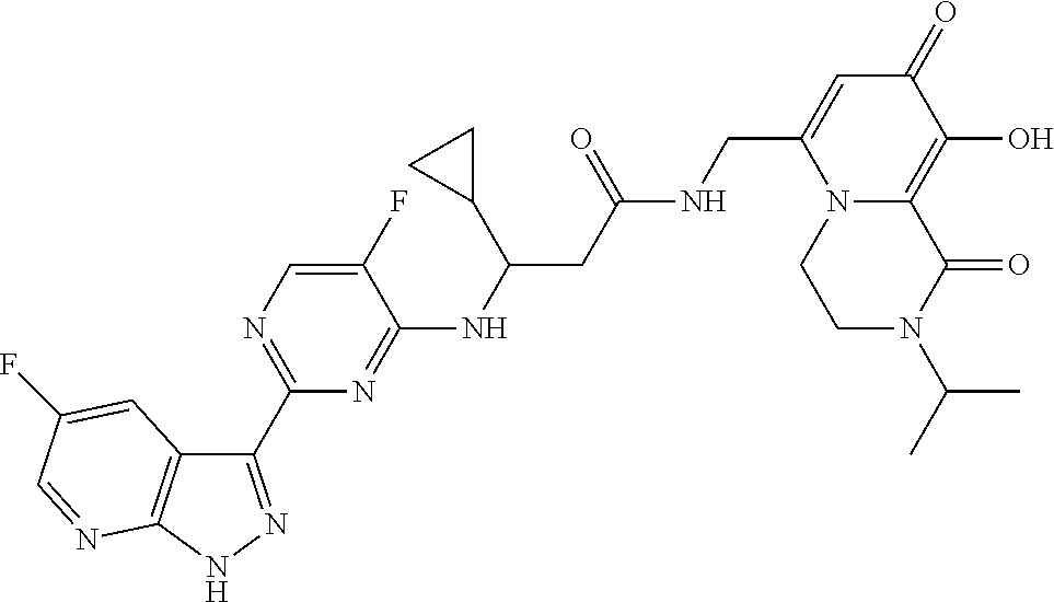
C1(C2=NC=C(F)C(NC(CC(NCC3=CC(=O)C(O)=C4N3CCN(C(C)C)C4=O)=O)C3CC3)=N2)=NNC2=C1C=C(F)C=N2
